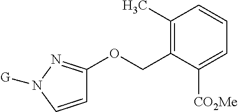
C1=CN([G])N=C1OCC1=C(C)C=CC=C1[CO2Me]
